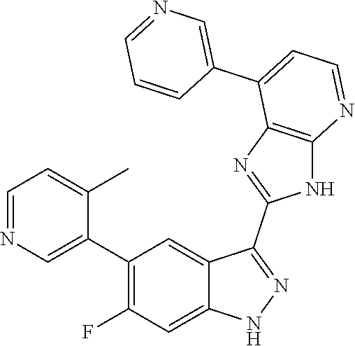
C1=NC=C(C2=C(F)C=C3C(=C2)C(C2=NC4=C(N2)N=CC=C4C2=CN=CC=C2)=NN3)C(C)=C1
